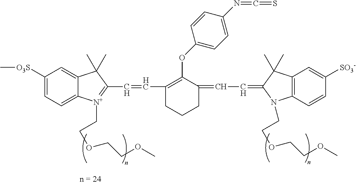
C1([O3S]C)=CC=C2C(=C1)C(C)(C)C(C=CC1=C(OC3=CC=C(N=C=S)C=C3)C(=CC=C3C(C)(C)C4=C(N3CCOCCOC)C=CC([SO3-])=C4)CCC1)=[N+]2CCOCCOC
